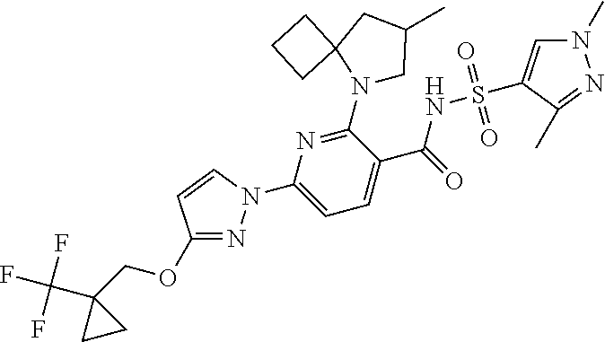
C1(OCC2(C(F)(F)F)CC2)=NN(C2=CC=C(C(=O)NS(=O)(=O)C3=CN(C)N=C3C)C(N3CC(C)CC34CCC4)=N2)C=C1
